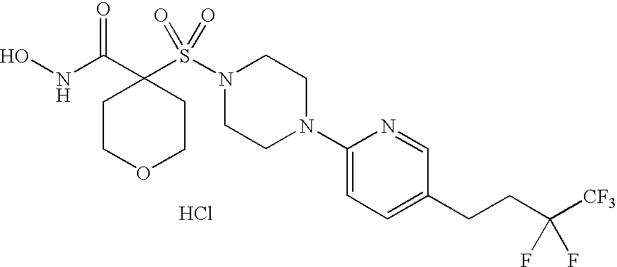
Cl.ONC(C1(S(N2CCN(C3=CC=C(CCC([CF3])(F)F)C=N3)CC2)(=O)=O)CCOCC1)=O
